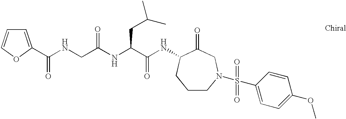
C1=C(C(NCC(NC(C(NC2C(=O)CN(S(C3=CC=C(OC)C=C3)(=O)=O)CCC2)=O)CC(C)C)=O)=O)OC=C1
